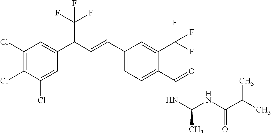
C1(Cl)=C(Cl)C(Cl)=CC(C(C=CC2=CC=C(C(=O)NC(C)NC(C(C)C)=O)C(C(F)(F)F)=C2)C(F)(F)F)=C1
